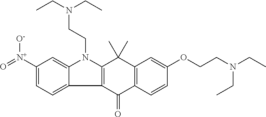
C1([N+](=O)[O-])=CC=C2C(=C1)N(CCN(CC)CC)C1=C2C(=O)C2=C(C1(C)C)C=C(OCCN(CC)CC)C=C2
